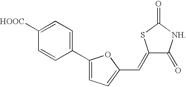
C1([HOOC])=CC=C(C2=CC=C(C=C3C(=O)[NH]C(=O)S3)O2)C=C1
